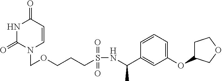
N1C(=O)N(COCCCS(NC(C2=CC(OC3CCOC3)=CC=C2)C)(=O)=O)C=CC1=O
